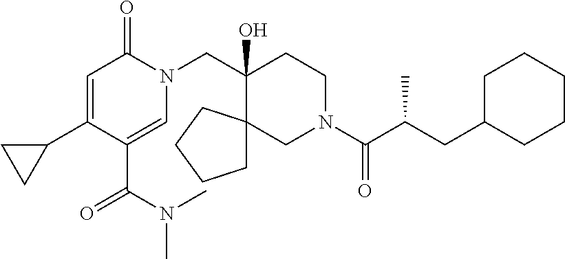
C1(C2=CC(=O)N(CC3(O)C4(CN(C(C(CC5CCCCC5)C)=O)CC3)CCCC4)C=C2C(N(C)C)=O)CC1
